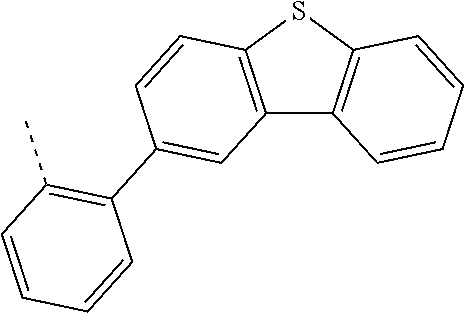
C12=C(SC3=C1C=CC=C3)C=CC(C1=C(C)C=CC=C1)=C2
